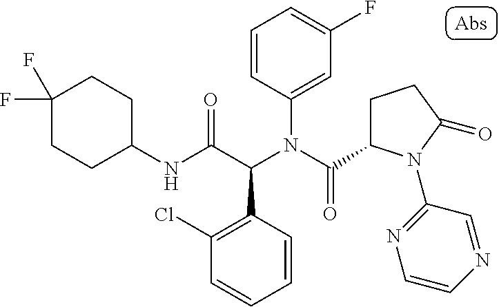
C1(F)(F)CCC(NC(C(N(C(=O)C2CCC(=O)N2C2=NC=CN=C2)C2=CC(F)=CC=C2)C2=C(Cl)C=CC=C2)=O)CC1
